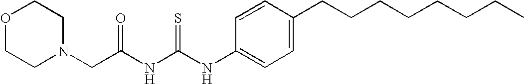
O1CCN(CC(NC(NC2=CC=C(CCCCCCCC)C=C2)=S)=O)CC1
